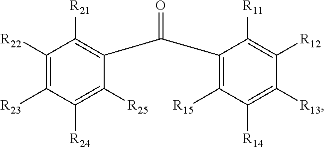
C1([R22])=C([R23])C([R24])=C([R25])C(C(=O)C2=C([R15])C([R14])=C([R13])C([R12])=C2[R11])=C1[R21]
